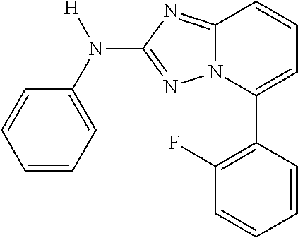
C1=CC=C(N(C2=NN3C(=N2)C=CC=C3C2=C(F)C=CC=C2)[H])C=C1
